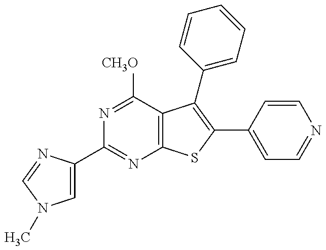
C1(C2=CN(C)C=N2)=NC2=C(C([CH3O])=N1)C(C1=CC=CC=C1)=C(C1=CC=NC=C1)S2
